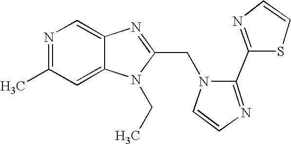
C12=CC(C)=NC=C1N=C(CN1C=CN=C1C1=NC=CS1)N2CC
